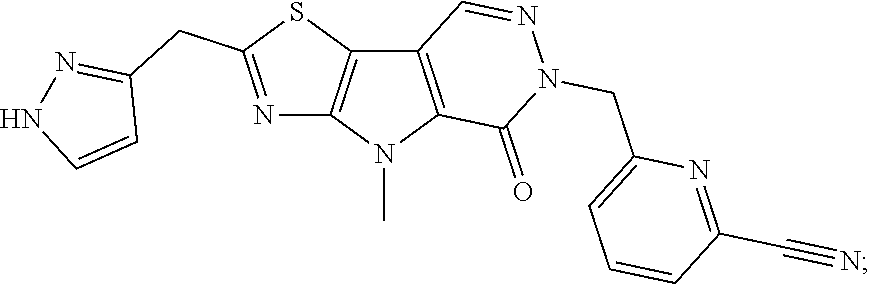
C12=C(N(C)C3=C1SC(CC1=NNC=C1)=N3)C(=O)N(CC1=CC=CC(C#N)=N1)N=C2
